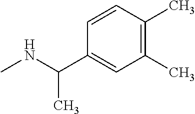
N(C)C(C)C1=CC(C)=C(C)C=C1
